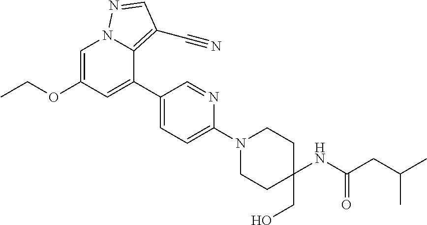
C1=C(OCC)C=C(C2=CC=C(N3CCC(NC(CC(C)C)=O)(CO)CC3)N=C2)C2=C(C#N)C=NN12
